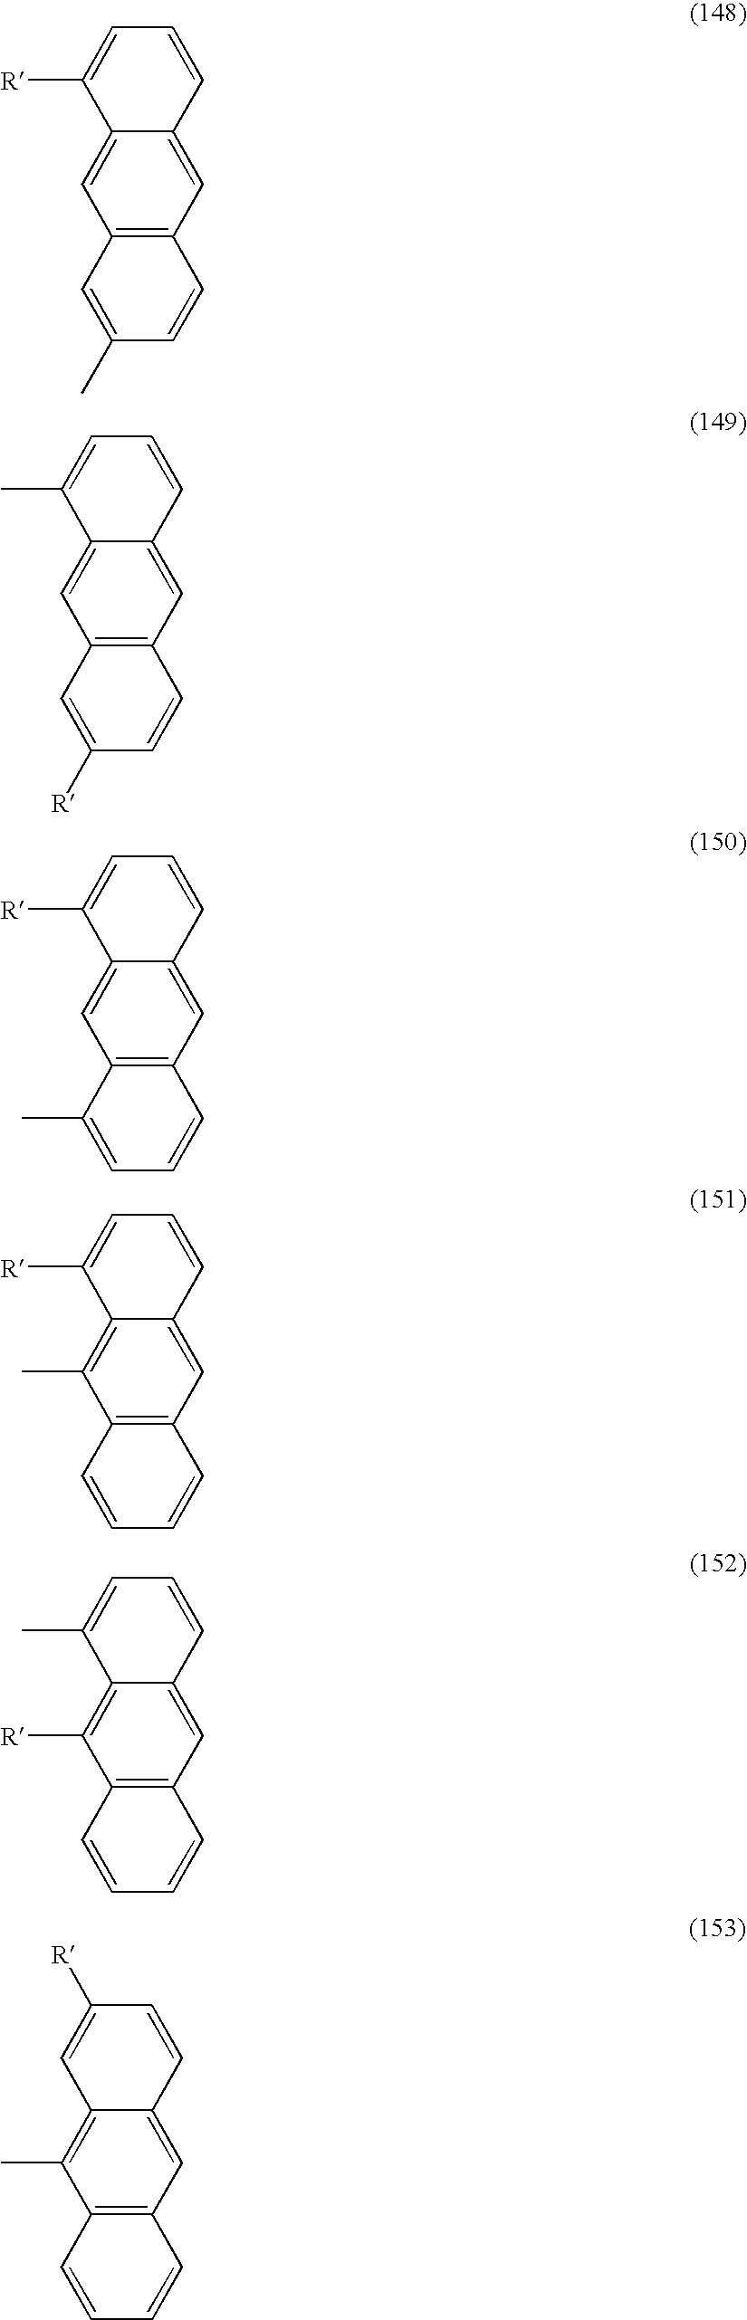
C12=C(C=C3C(=C1)C([R])=CC=C3)C=CC(C)=C2.C12=C(C=C3C(=C1)C(C)=CC=C3)C=CC([R])=C2.C12=C(C=C3C(=C1)C([R])=CC=C3)C=CC=C2C.C12=C(C=C3C(=C1C)C([R])=CC=C3)C=CC=C2.C12=C(C=C3C(=C1[R])C(C)=CC=C3)C=CC=C2.C12=C(C=C3C(=C1C)C=C([R])C=C3)C=CC=C2
